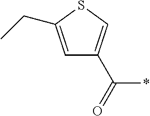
C1=C(CC)SC=C1C(=O)*
